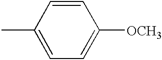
C1=CC(C)=CC=C1[OCH3]
